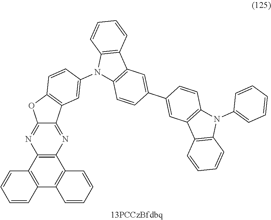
C1=CC2=C(C=C1)C1=C(N2C2=CC3=C(C=C2)OC2=NC4=C(N=C32)C2=C(C3=C4C=CC=C3)C=CC=C2)C=CC(C2=CC3=C(C=C2)N(C2=CC=CC=C2)C2=C3C=CC=C2)=C1
